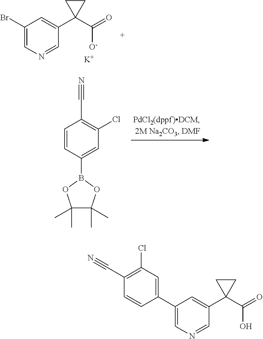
C1(Br)=CN=CC(C2(C(=O)[O-])CC2)=C1.[K].C1=CC(B2OC(C)(C)C(C)(C)O2)=CC(Cl)=C1C#N.C1(Cl)=C(C#N)C=CC(C2=CN=CC(C3(C(O)=O)CC3)=C2)=C1
